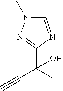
C1=NC(C(C)(C#C)O)=NN1C
